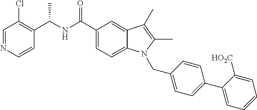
C1=NC=CC(C(NC(C2=CC=C3C(=C2)C(C)=C(C)N3CC2=CC=C(C3=CC=CC=C3[HO2C])C=C2)=O)C)=C1Cl
